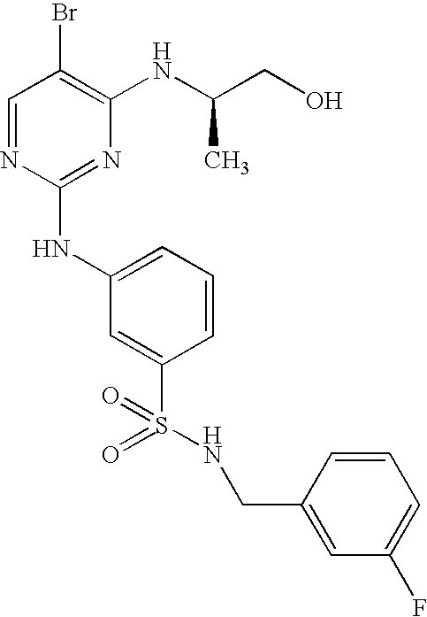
C1=NC(NC2=CC=CC(S(=O)(=O)NCC3=CC(F)=CC=C3)=C2)=NC(NC(CO)C)=C1Br
